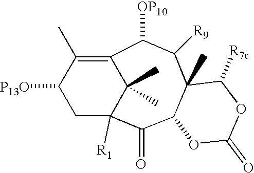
C1([P13O])CC2([R1])C(C)(C)C(=C1C)C([OP10])C([R9])C1(C)C(C2=O)OC(=O)OC1[R7c]
